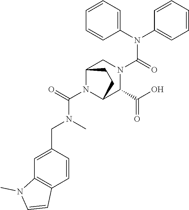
C1(N(C2=CC=CC=C2)C(=O)N2CC3N(C(=O)N(CC4=CC5=C(C=C4)C=CN5C)C)C(C2C(O)=O)CC3)=CC=CC=C1
